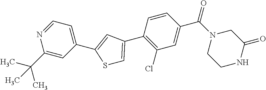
C1=NC(C(C)(C)C)=CC(C2=CC(C3=C(Cl)C=C(C(N4CCNC(=O)C4)=O)C=C3)=CS2)=C1
